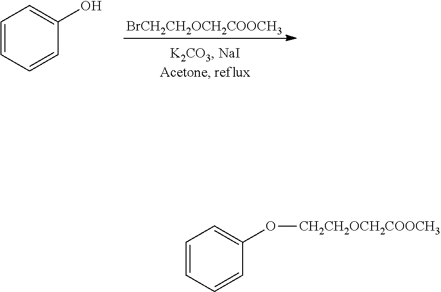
[BrCH2CH2OCH2COOCH3].C1=CC=CC(O)=C1.C1=CC=CC(O[CH2CH2OCH2COOCH3])=C1
